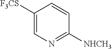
C1([F3CS])=CN=C([NHCH3])C=C1
